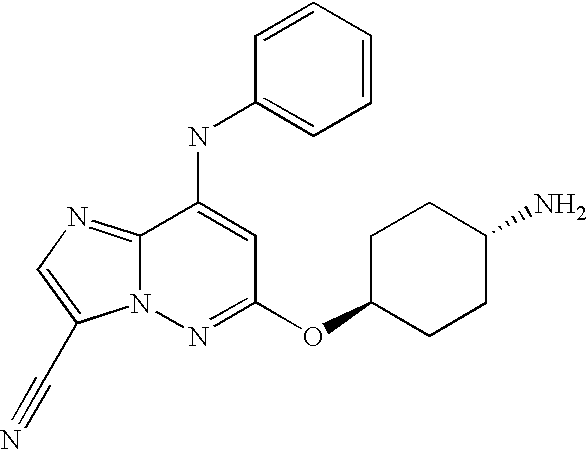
C12=NC=C(C#N)N1N=C(OC1CCC(N)CC1)C=C2NC1=CC=CC=C1
